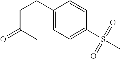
C1(CCC(C)=O)=CC=C(S(=O)(C)=O)C=C1
